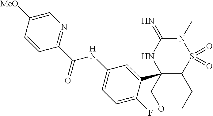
C12S(=O)(=O)N(C)C(=N)NC1(C1=CC(NC(C3=NC=C([MeO])C=C3)=O)=CC=C1F)COCC2
